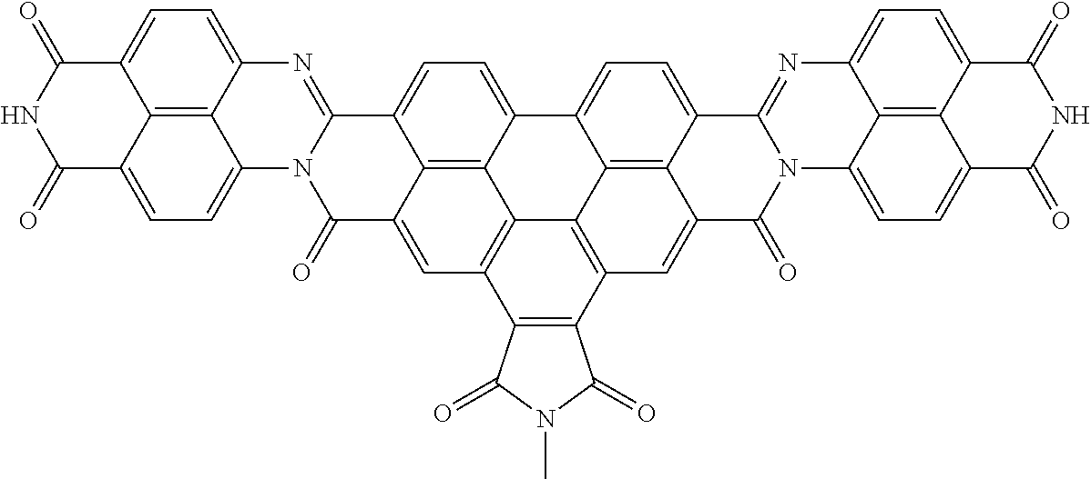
N1(C)C(=O)C2=C(C1=O)C1=C3C4=C2C=C2C5=C4C(=CC=C5C4=NC5=CC=C6C7=C5C(=CC=C7C(=O)NC6=O)N4C2=O)C2=CC=C4C(=C32)C(=C1)C(=O)N1C4=NC2=CC=C3C4=C2C1=CC=C4C(=O)NC3=O
